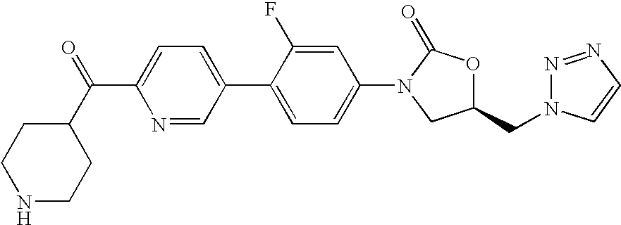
N1CCC(C(=O)C2=CC=C(C3=CC=C(N4CC(CN5N=NC=C5)OC4=O)C=C3F)C=N2)CC1
